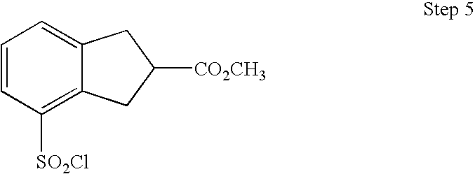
C1=CC([SO2Cl])=C2C(=C1)CC([CO2CH3])C2
